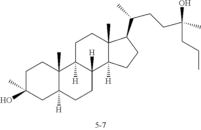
C1C(O)(C)CC2([H])C(C)(C1)C1([H])C([H])(CC2)C2([H])C(C)(CC1)C(C(CCC(O)(C)CCC)C)CC2
